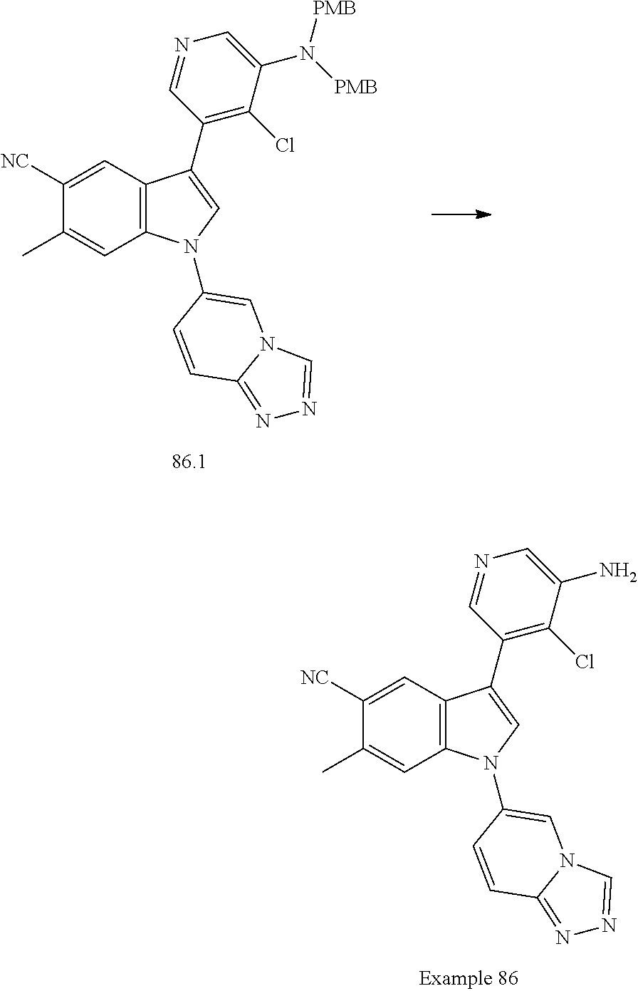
C1([NC])=CC2=C(C=C1C)N(C1=CN3C=NN=C3C=C1)C=C2C1=C(Cl)C(N([PMB])[PMB])=CN=C1.C1([NC])=CC2=C(C=C1C)N(C1=CN3C=NN=C3C=C1)C=C2C1=C(Cl)C(N)=CN=C1
